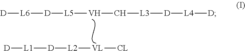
[D][L6][D][L5][V]C[L3][D][L4][D].[D][L1][D][L2][VL][CL]
